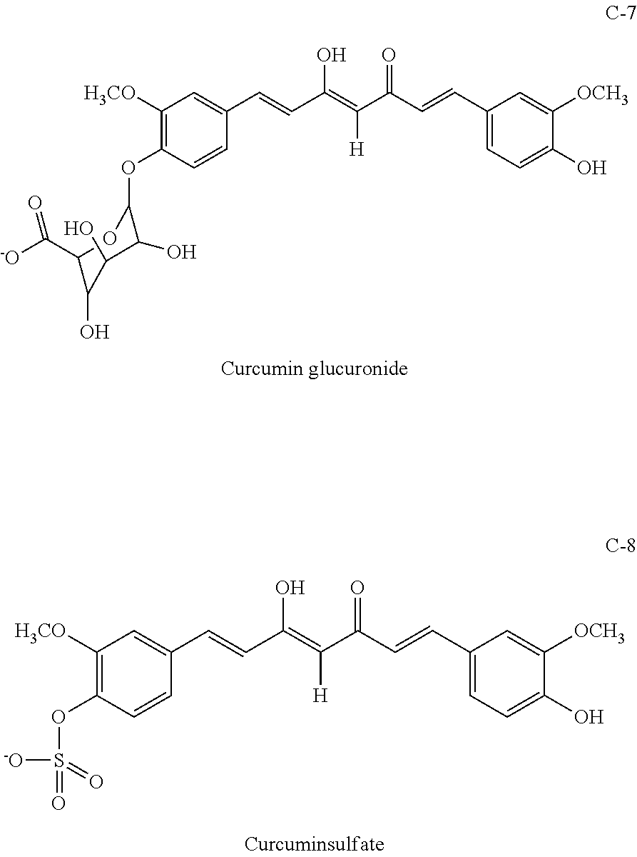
C1([H3CO])=C(OC2C(O)C(O)C(O)C(C([-O])=O)O2)C=CC(C=CC(=C(C(C=CC2=CC=C(O)C([OCH3])=C2)=O)[H])O)=C1.C1([H3CO])=C(OS(=O)([-O])=O)C=CC(C=CC(=C(C(C=CC2=CC=C(O)C([OCH3])=C2)=O)[H])O)=C1
